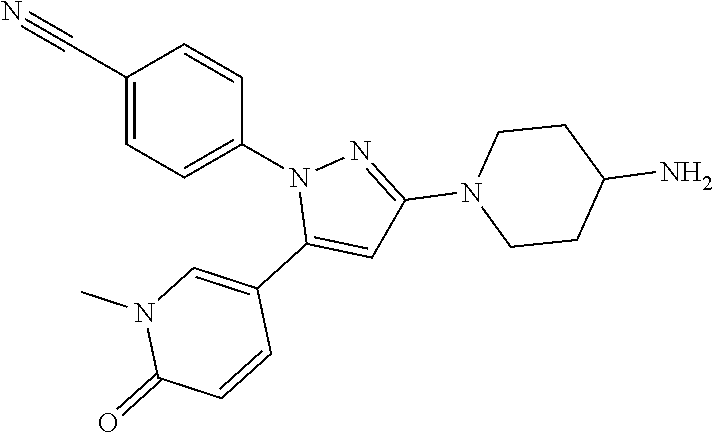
C1(C#N)=CC=C(N2C(C3=CN(C)C(=O)C=C3)=CC(N3CCC(N)CC3)=N2)C=C1
